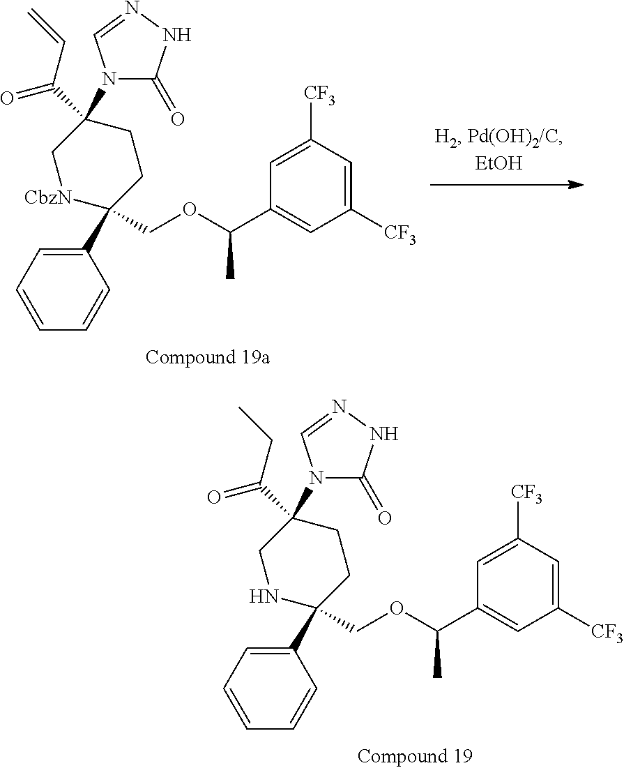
C1(C2(COC(C3=CC([CF3])=CC([CF3])=C3)C)CCC(N3C(=O)NN=C3)(C(C=C)=O)C[CbzN]2)=CC=CC=C1.C1(C2(COC(C3=CC([CF3])=CC([CF3])=C3)C)CCC(N3C(=O)NN=C3)(C(CC)=O)CN2)=CC=CC=C1
